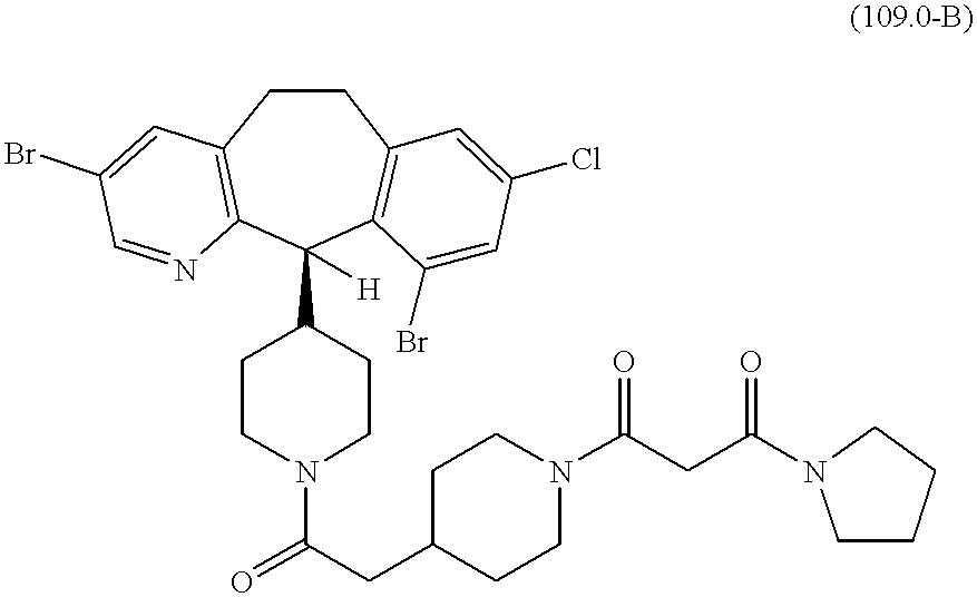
O=C(CC1CCN(C(CC(=O)N2CCCC2)=O)CC1)N1CCC(C2([H])C3=C(CCC4=C2N=CC(Br)=C4)C=C(Cl)C=C3Br)CC1
